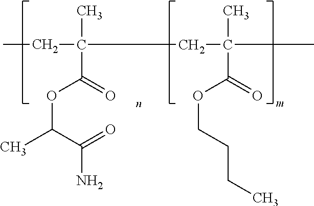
CCC(CC(C)(C)C(OCCCC)=O)(C)C(OC(C(N)=O)C)=O
